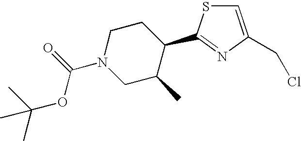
C1=C(CCl)N=C(C2CCN(C(=O)OC(C)(C)C)CC2C)S1
